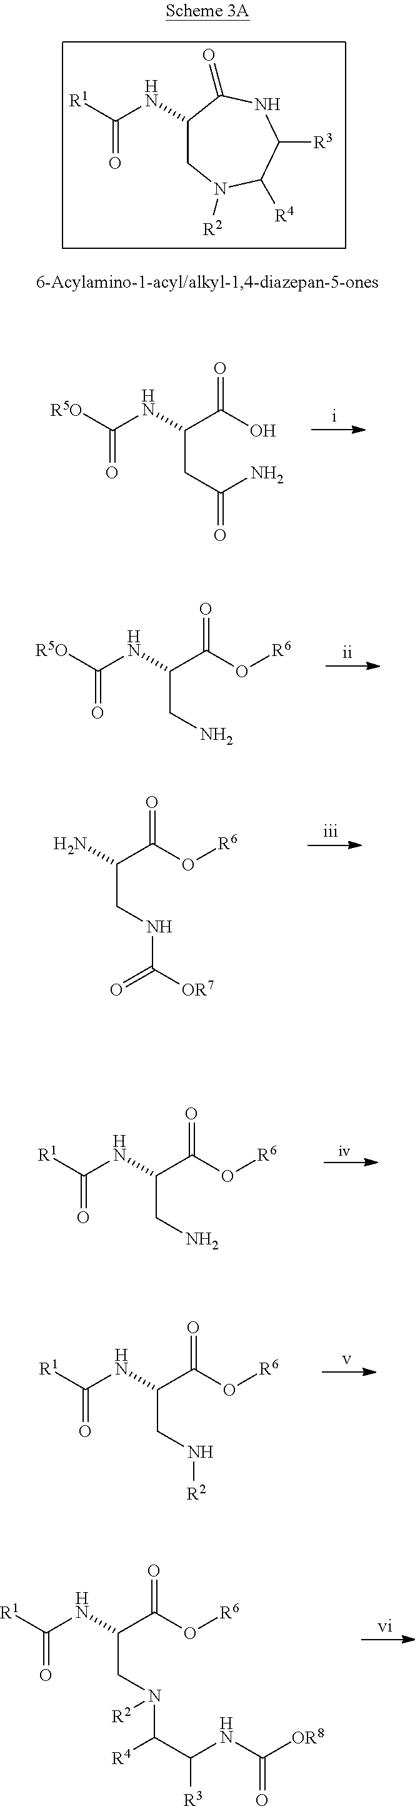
C1(NC([R1])=O)CN([R2])C([R4])C([R3])NC1=O.N(C(C(O[R6])=O)CN(C(C(NC([OR8])=O)[R3])[R4])[R2])C([R1])=O.[R5O]C(NC(C(O)=O)CC(=O)N)=O.[R5O]C(NC(C(O[R6])=O)CN)=O.NC(C(O[R6])=O)CNC([OR7])=O.[R1]C(NC(C(O[R6])=O)CN)=O.[R1]C(NC(C(O[R6])=O)CN[R2])=O
